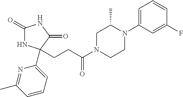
C1(=O)NC(C2=CC=CC(C)=N2)(CCC(N2CCN(C3=CC=CC(F)=C3)C(C)C2)=O)C(=O)N1
